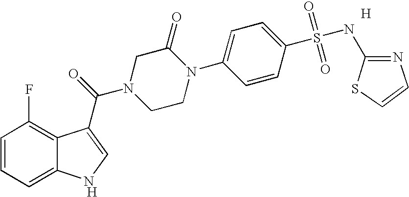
C1=CC=C2C(=C1F)C(C(=O)N1CCN(C3=CC=C(S(=O)(=O)NC4=NC=CS4)C=C3)C(=O)C1)=C[N H]2.[H]
